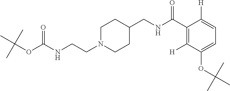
C1N(CCNC(OC(C)(C)C)=O)CCC(CNC(C2=C([H])C(OC(C)(C)C)=CC=C2[H])=O)C1
